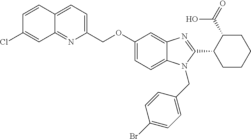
C1=CC2=CC=C(COC3=CC=C4C(=C3)N=C(C3C(C(=O)O)CCCC3)N4CC3=CC=C(Br)C=C3)N=C2C=C1Cl
